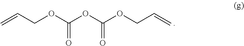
C(OC(OC(OCC=C)=O)=O)C=C
